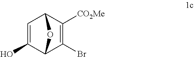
C1=C(O)C2C(Br)=C([CO2Me])C1O2
